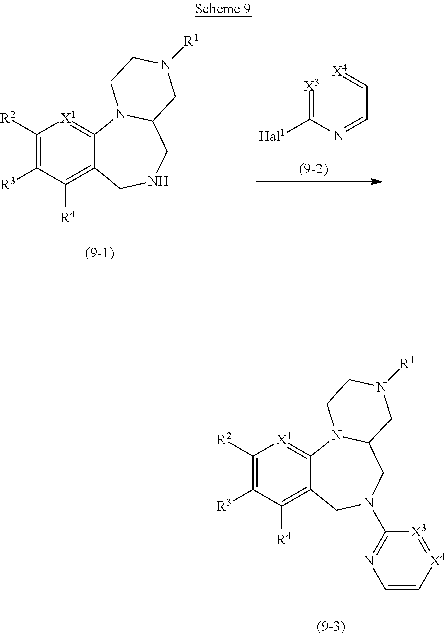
C1([R2])=C([R3])C([R4])=C2C(=[X1]1)N1C(CNC2)CN([R1])CC1.[X3]=C(N=CC=[X4])[Hal1].C1([R2])=C([R3])C([R4])=C2C(=[X1]1)N1C(CN(C3=NC=C[X4]=[X3]3)C2)CN([R1])CC1
